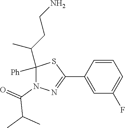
C1(C(CCN)C)([Ph])N(C(=O)C(C)C)N=C(C2=CC(F)=CC=C2)S1
